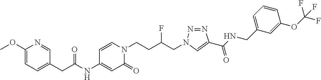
C1=C(NC(CC2=CC=C(OC)N=C2)=O)C=CN(CCC(CN2N=NC(C(NCC3=CC=CC(OC(F)(F)F)=C3)=O)=C2)F)C1=O
